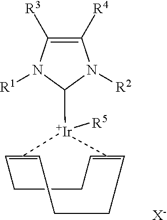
C1CC=C2=CCCC=C(=C1)[Ir]2(C1N([R1])C([R3])=C([R4])N1[R2])[R5].[X-]
